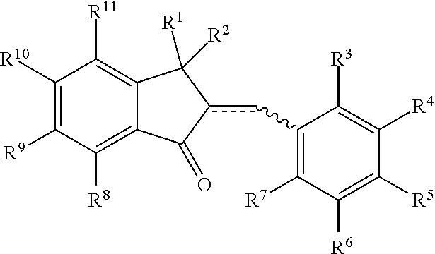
C1([R10])=C([R9])C([R8])=C2C(=C1[R11])C([R1])([R2])c(cC1=C([R7])C([R6])=C([R5])C([R4])=C1[R3])C2=O
